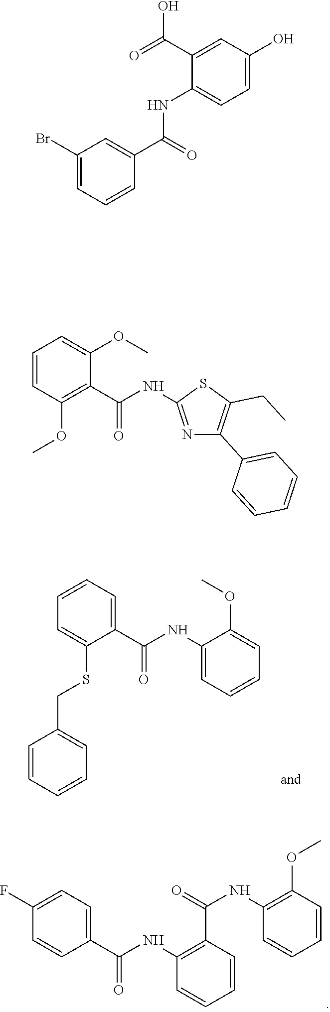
C1(C(=O)O)=CC(O)=CC=C1NC(C1=CC(Br)=CC=C1)=O.C1=CC=C(C(NC2=CC=CC=C2OC)=O)C(SCC2=CC=CC=C2)=C1.C1(F)=CC=C(C(NC2=C(C(=O)NC3=C(OC)C=CC=C3)C=CC=C2)=O)C=C1.C1=CC(OC)=C(C(NC2=NC(C3=CC=CC=C3)=C(CC)S2)=O)C(OC)=C1
